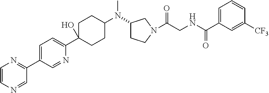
C1(N(C2CCC(C3=CC=C(C4=NC=CN=C4)C=N3)(O)CC2)C)CCN(C(CNC(C2=CC=CC([CF3])=C2)=O)=O)C1
